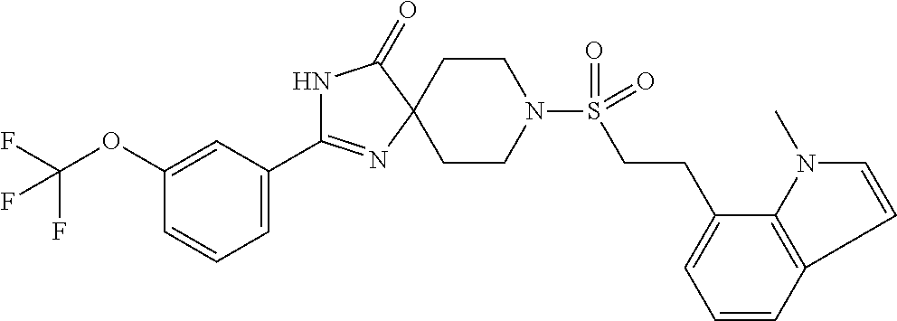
N1C(=O)C2(N=C1C1=CC=CC(OC(F)(F)F)=C1)CCN(S(=O)(CCC1=CC=CC3=C1N(C)C=C3)=O)CC2
